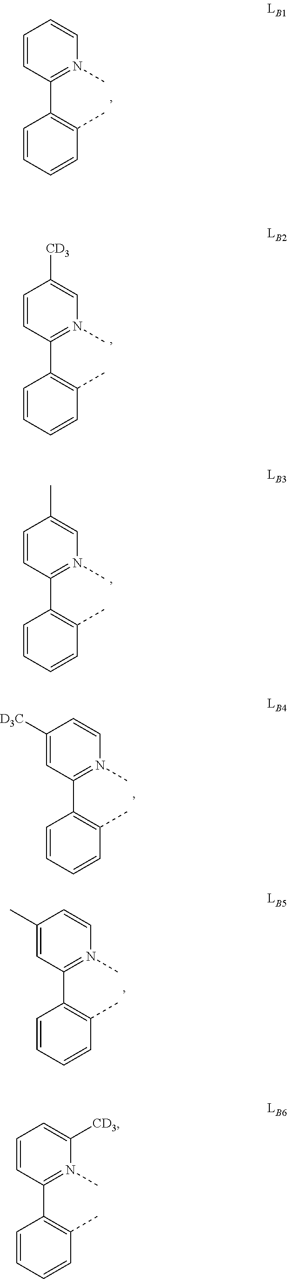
C1=CC=CC(C)=C1C1=N(C)C=C([CD3])C=C1.C1=CC=CC(C)=C1C1=N(C)C=CC=C1.C1=CC=CC(C)=C1C1=N(C)C=C(C)C=C1.C1=CC=CC(C)=C1C1=N(C)C=CC([D3C])=C1.C1=CC=CC(C)=C1C1=N(C)C=CC(C)=C1.C1=CC=CC(C)=C1C1=N(C)C([CD3])=CC=C1
